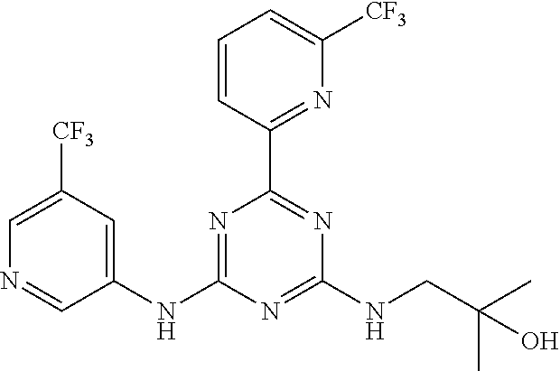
C1=CC(C2=NC(NCC(C)(C)O)=NC(NC3=CC([CF3])=CN=C3)=N2)=NC([CF3])=C1
